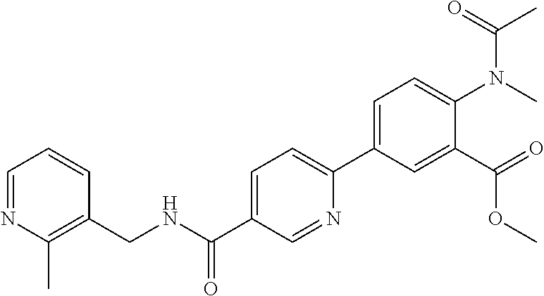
C1=NC(C)=C(CNC(C2=CC=C(C3=CC=C(N(C)C(=O)C)C(C(=O)OC)=C3)N=C2)=O)C=C1
